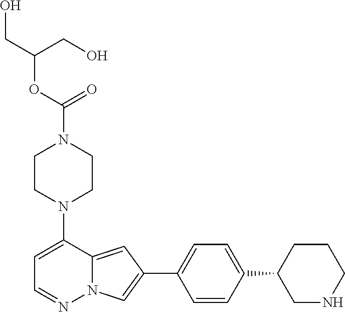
N1(C2=CC=NN3C2=CC(C2=CC=C(C4CNCCC4)C=C2)=C3)CCN(C(=O)OC(CO)CO)CC1
